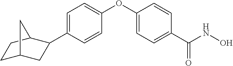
C1=C(C2CC3CCC2C3)C=CC(OC2=CC=C(C(NO)=O)C=C2)=C1
